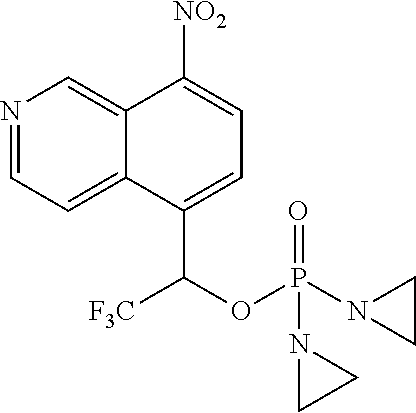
C12=CC=NC=C1C([NO2])=CC=C2C(OP(=O)(N1CC1)N1CC1)[F3C]
